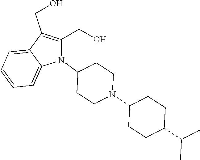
N1(C2CCN(C3CCC(C(C)C)CC3)CC2)C(CO)=C(CO)C2=CC=CC=C12
